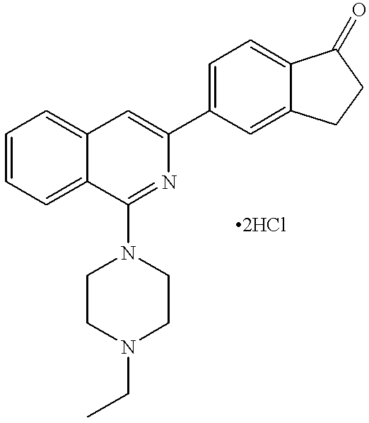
C1=CC=C2C(=C1)C=C(C1=CC=C3C(=C1)CCC3=O)N=C2N1CCN(CC)CC1
